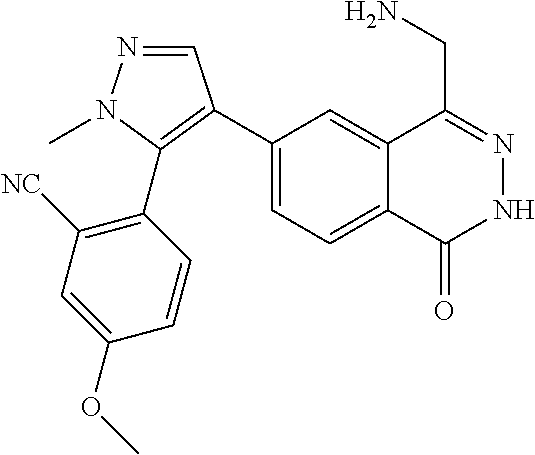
C1(C2=C(C3=C([NC])C=C(OC)C=C3)N(C)N=C2)=CC=C2C(=C1)C(CN)=NNC2=O
